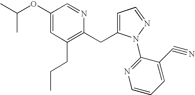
C1(OC(C)C)=CC(CCC)=C(CC2=CC=NN2C2=NC=CC=C2C#N)N=C1
